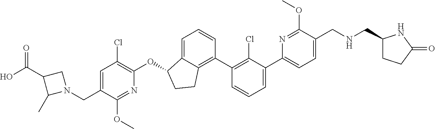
O(C1C2=CC=CC(C3=C(Cl)C(C4=CC=C(CNCC5CCC(=O)N5)C(OC)=N4)=CC=C3)=C2CC1)C1=C(Cl)C=C(CN2CC(C(=O)O)C2C)C(OC)=N1
